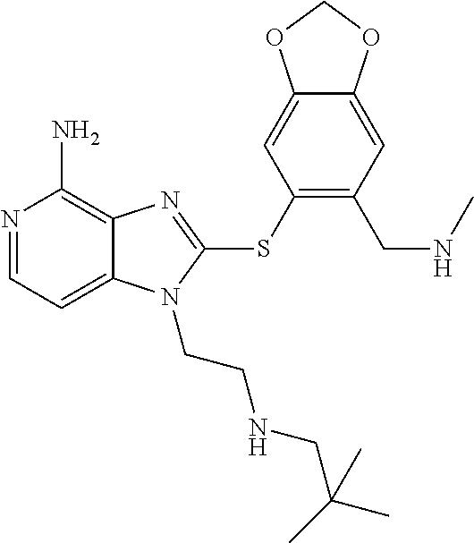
N1=CC=C2C(=C1N)N=C(SC1=C(CNC)C=C3C(=C1)OCO3)N2CCNCC(C)(C)C
